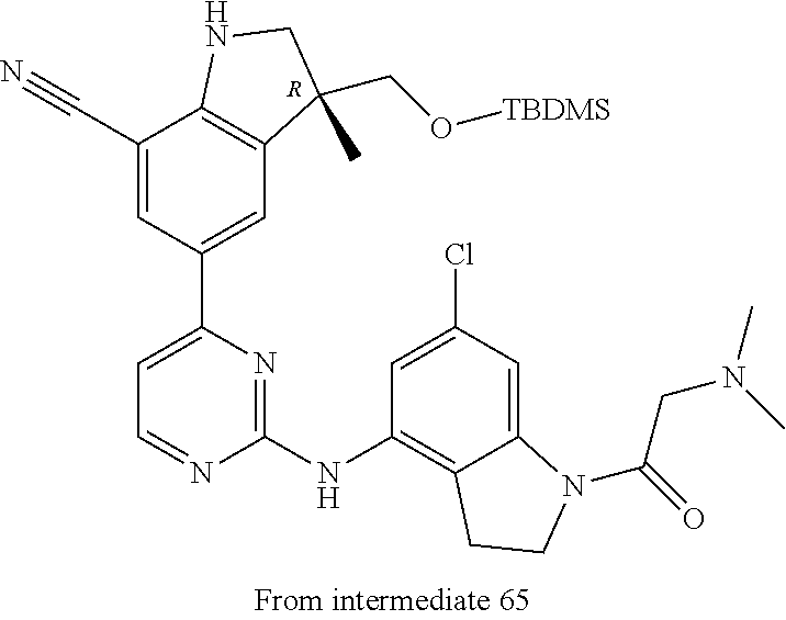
[R].C1(C#N)=CC(C2=CC=NC(NC3=C4C(=CC(Cl)=C3)N(C(=O)CN(C)C)CC4)=N2)=CC2=C1NCC2(CO[TBDMS])C
